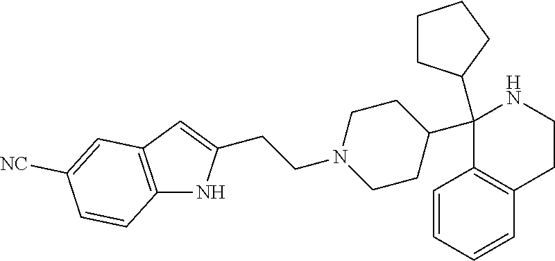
C1(C2CCN(CCC3=CC4=C(N3)C=CC([NC])=C4)CC2)(C2CCCC2)C2=C(CCN1)C=CC=C2
